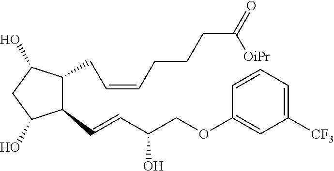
C1(CC=CCCCC(=O)[OiPr])C(O)CC(O)C1C=CC(COC1=CC([CF3])=CC=C1)O
